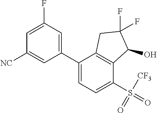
C1(C2=CC=C(S(=O)([CF3])=O)C3=C2CC(F)(F)C3O)=CC(F)=CC([NC])=C1
